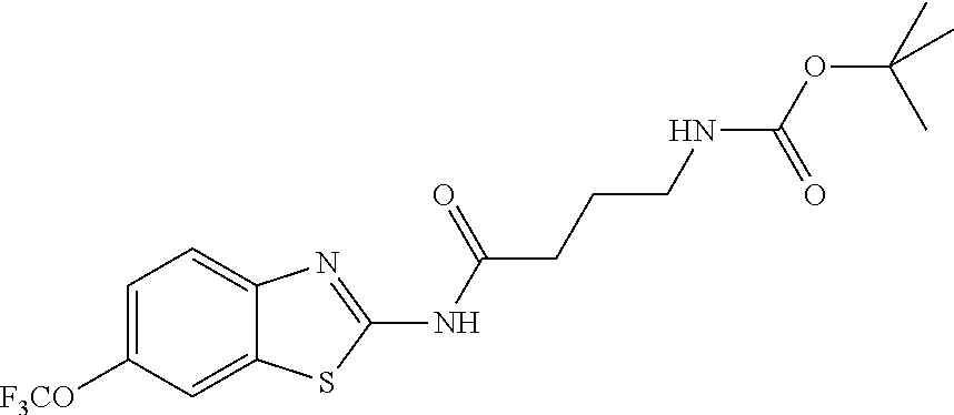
C1([F3CO])=CC=C2C(=C1)SC(NC(=O)CCCNC(OC(C)(C)C)=O)=N2
